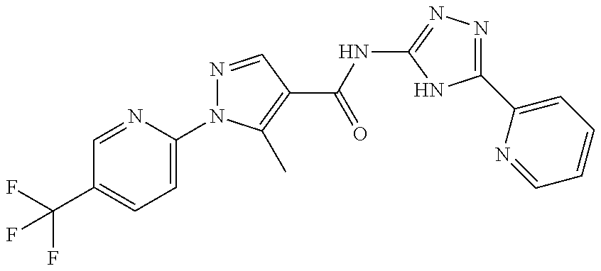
C1=NC(N2N=CC(C(NC3=NN=C(C4=CC=CC=N4)N3)=O)=C2C)=CC=C1C(F)(F)F
